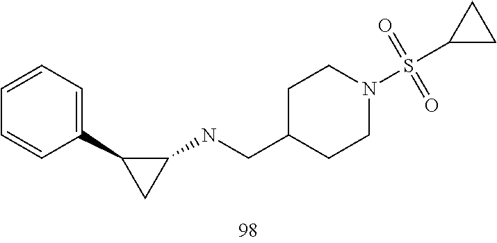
C1(CNC2CC2C2=CC=CC=C2)CCN(S(C2CC2)(=O)=O)CC1
